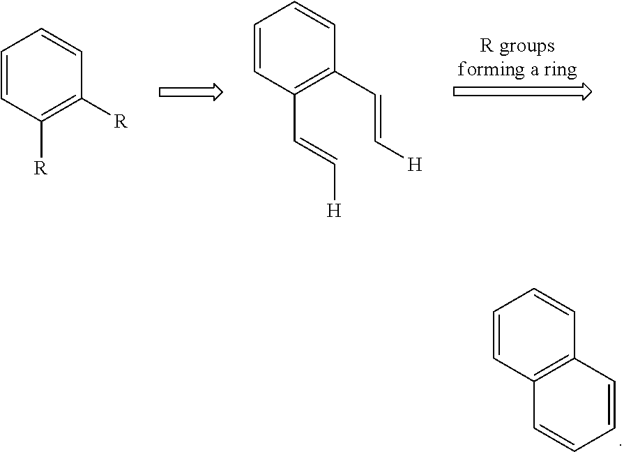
C1=CC2=C(C=C1)C=CC=C2.C1=CC([R])=C([R])C=C1.C1=CC(C=C[H])=C(C=C[H])C=C1
